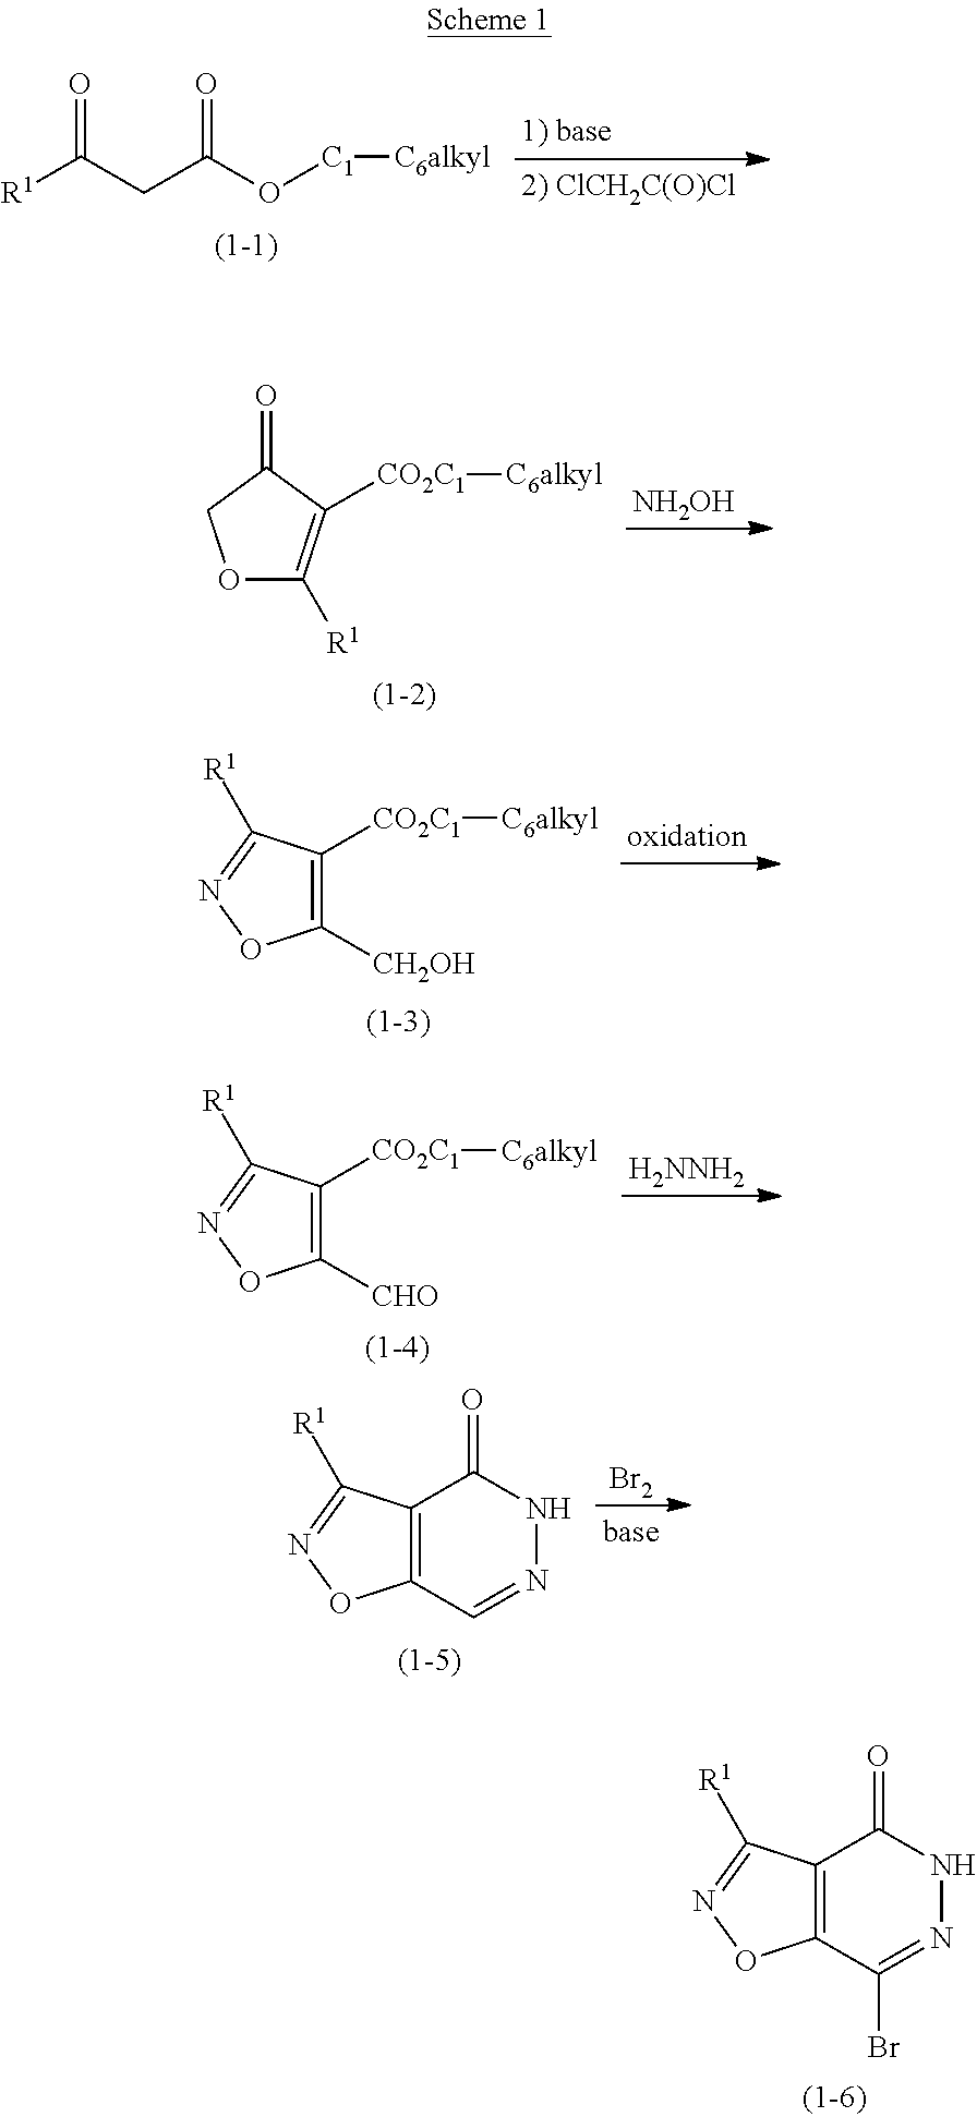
[R1]C(CC(O[C1][C6alkyl])=O)=O.[NH2OH].O1C([R1])=C([CO2C1][C6alkyl])C(=O)C1.C1([CH2OH])=C([CO2C1][C6alkyl])C([R1])=NO1.C1([CHO])=C([CO2C1][C6alkyl])C([R1])=NO1.[H2NNH2].[Br2].C12=C(C([R1])=NO1)C(=O)NN=C2.C12=C(C([R1])=NO1)C(=O)NN=C2Br
